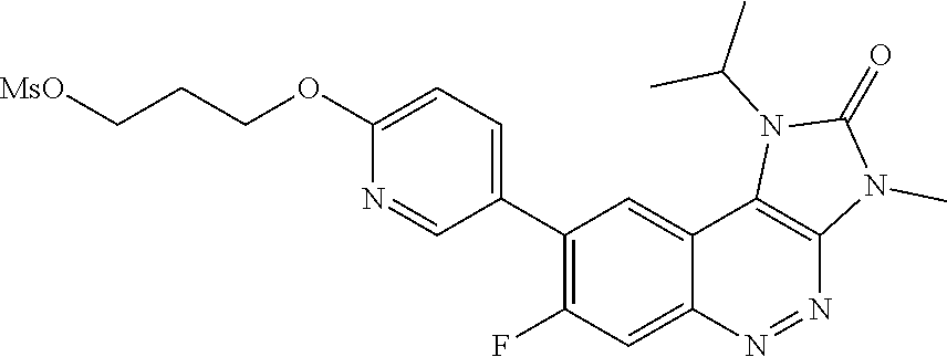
[MsO]CCCOC1=CC=C(C2=C(F)C=C3C(=C2)C2=C(N=N3)N(C)C(=O)N2C(C)C)C=N1
